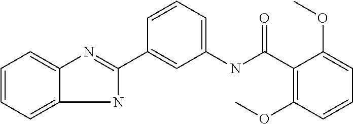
C1=CC=C2NC(C3=CC(NC(C4=C(OC)C=CC=C4OC)=O)=CC=C3)=NC2=C1
